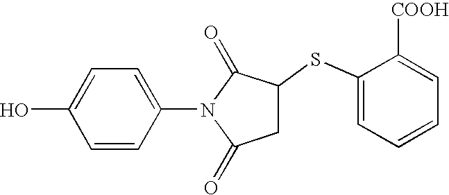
C1=C(O)C=CC(N2C(=O)C(SC3=CC=CC=C3[COOH])CC2=O)=C1
